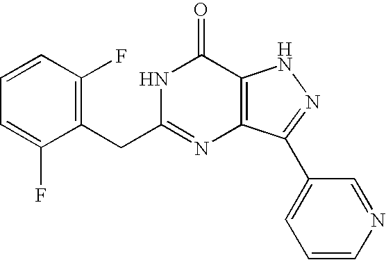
C1(F)=C(CC2=NC3=C(C(=O)N2)NN=C3C2=CC=CN=C2)C(F)=CC=C1
